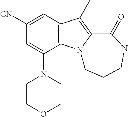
C1([CN])=CC2=C(C(N3CCOCC3)=C1)N1C(=C2C)C(=O)NCCC1
